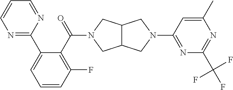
C12C(CN(C(C3=C(F)C=CC=C3C3=NC=CC=N3)=O)C1)CN(C1=NC(C(F)(F)F)=NC(C)=C1)C2
